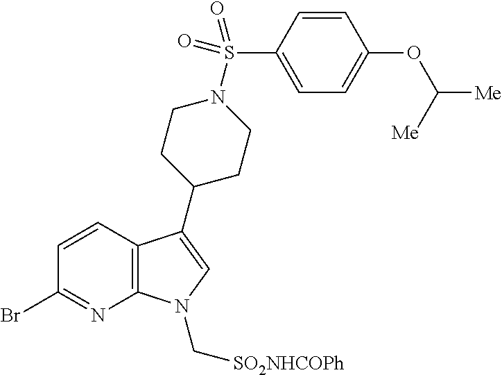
C12=C(C(C3CCN(S(=O)(=O)C4=CC=C(OC([Me])[Me])C=C4)CC3)=CN1C[SO2NHCOPh])C=CC(Br)=N2
